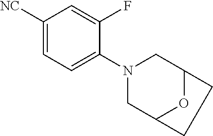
C1([NC])=CC=C(N2CC3OC(C2)CC3)C(F)=C1
